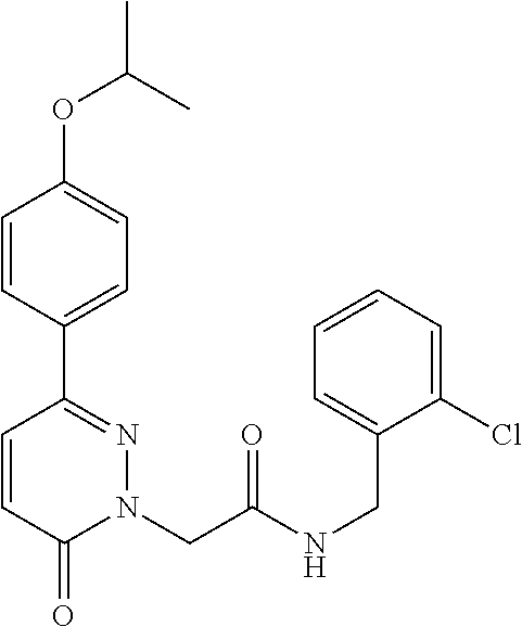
C1=CC(C2=NN(CC(NCC3=CC=CC=C3Cl)=O)C(=O)C=C2)=CC=C1OC(C)C
